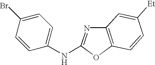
C12=C(OC(NC3=CC=C(Br)C=C3)=N1)C=CC([Et])=C2
